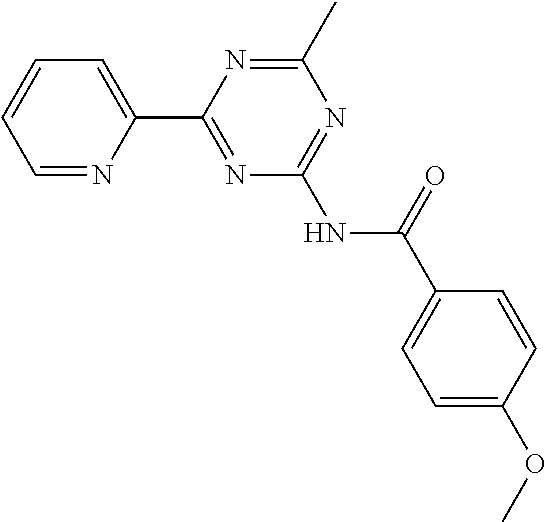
C1=NC(C2=NC(NC(C3=CC=C(OC)C=C3)=O)=NC(C)=N2)=CC=C1
